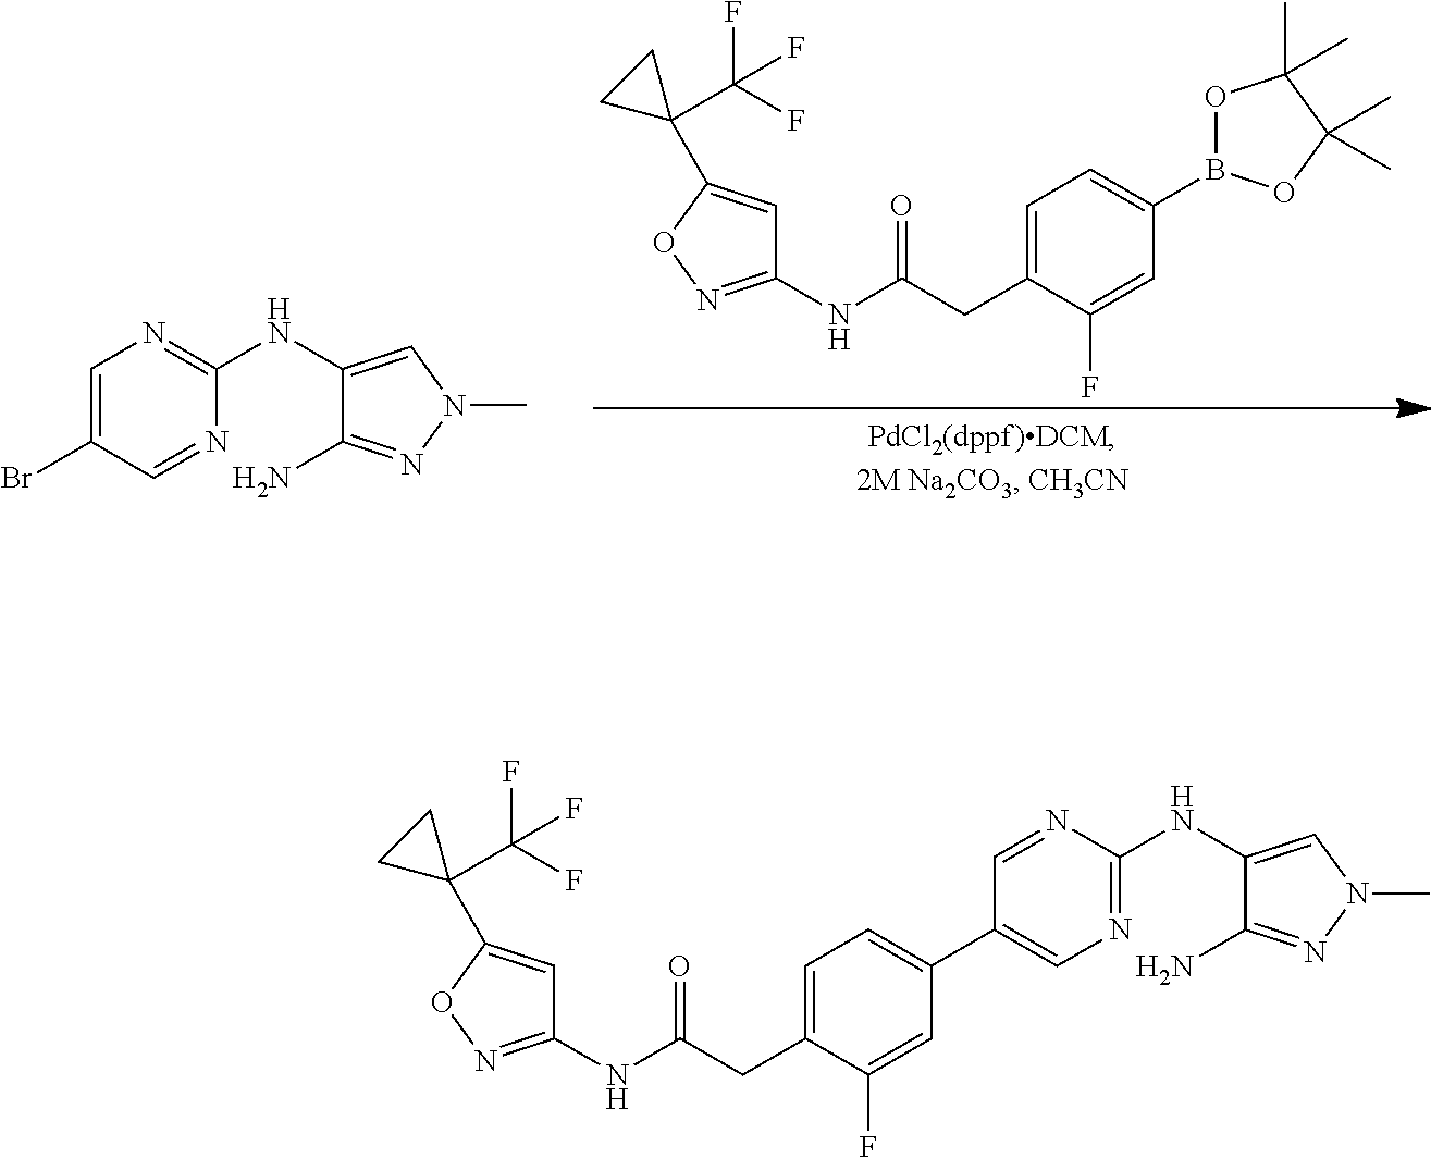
C1(NC2=NC=C(Br)C=N2)=CN(C)N=C1N.C1=C(CC(=O)NC2=NOC(C3(C(F)(F)F)CC3)=C2)C(F)=CC(B2OC(C)(C)C(C)(C)O2)=C1.C1(NC2=NC=C(C3=CC=C(CC(=O)NC4=NOC(C5(C(F)(F)F)CC5)=C4)C(F)=C3)C=N2)=CN(C)N=C1N
